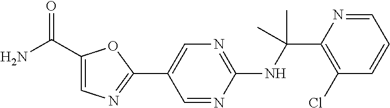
N(C(C1=C(Cl)C=CC=N1)(C)C)C1=NC=C(C2=NC=C(C(N)=O)O2)C=N1
